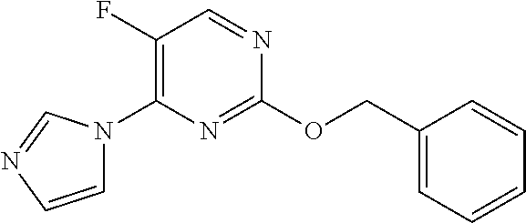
C1(F)=C(N2C=CN=C2)N=C(OCC2=CC=CC=C2)N=C1
